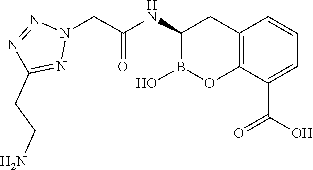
C12=C(C(C(O)=O)=CC=C1)OB(O)C(NC(=O)CN1N=NC(CCN)=N1)C2
